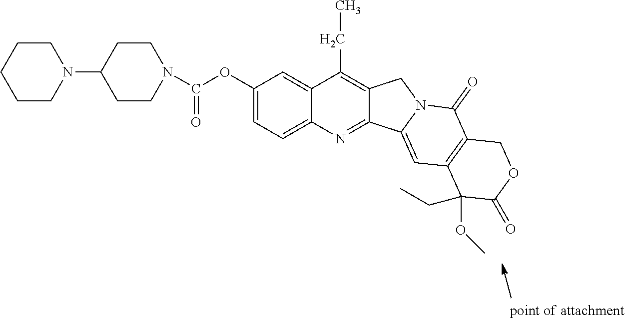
C1CC(N2CCCCC2)CCN1C(OC1=CC=C2C(=C1)C(CC)=C1C(=N2)C2=CC3=C(C(=O)N2C1)COC(=O)C3(OC)CC)=O
